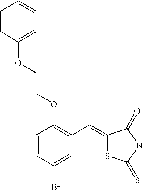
C1=CC(OCCOC2=C(C=C3SC(=S)NC3=O)C=C(Br)C=C2)=CC=C1
